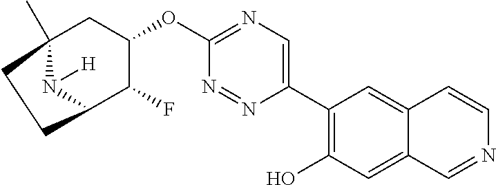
C12(C)CC(OC3=NC=C(C4=C(O)C=C5C(=C4)C=CN=C5)N=N3)C(F)C(N1[H])CC2
